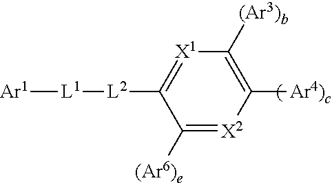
[Ar1][L1][L2]C1=[X1]C([(Ar3)b])=C([Ar4)c])[X2]=C1[(Ar6)e]
